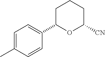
C1=C(C)C=CC(C2OC([CN])CCC2)=C1
